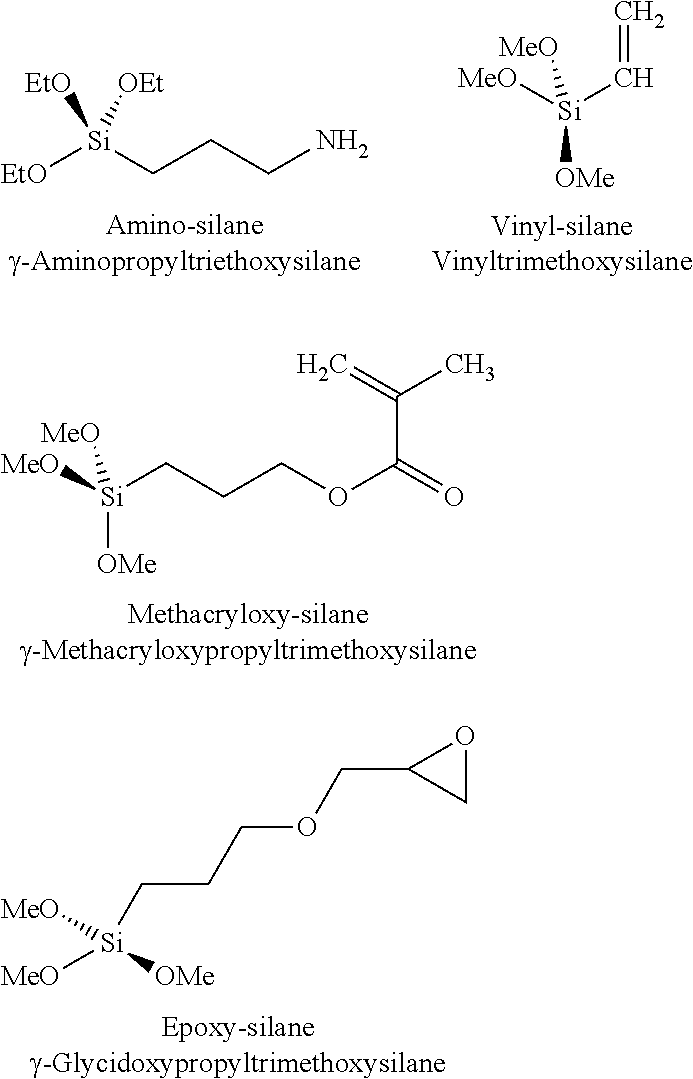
[Si]([OMe])([MeO])(C=C)[MeO].[EtO][Si](CCCN)([OEt])[EtO].[Si]([OMe])([MeO])(CCCOC(=O)C(=C)C)[MeO].C1OC1COCCC[Si]([MeO])([OMe])[MeO]
